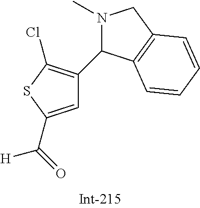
C1=C(C(=O)[H])SC(Cl)=C1C1N(C)CC2=C1C=CC=C2
